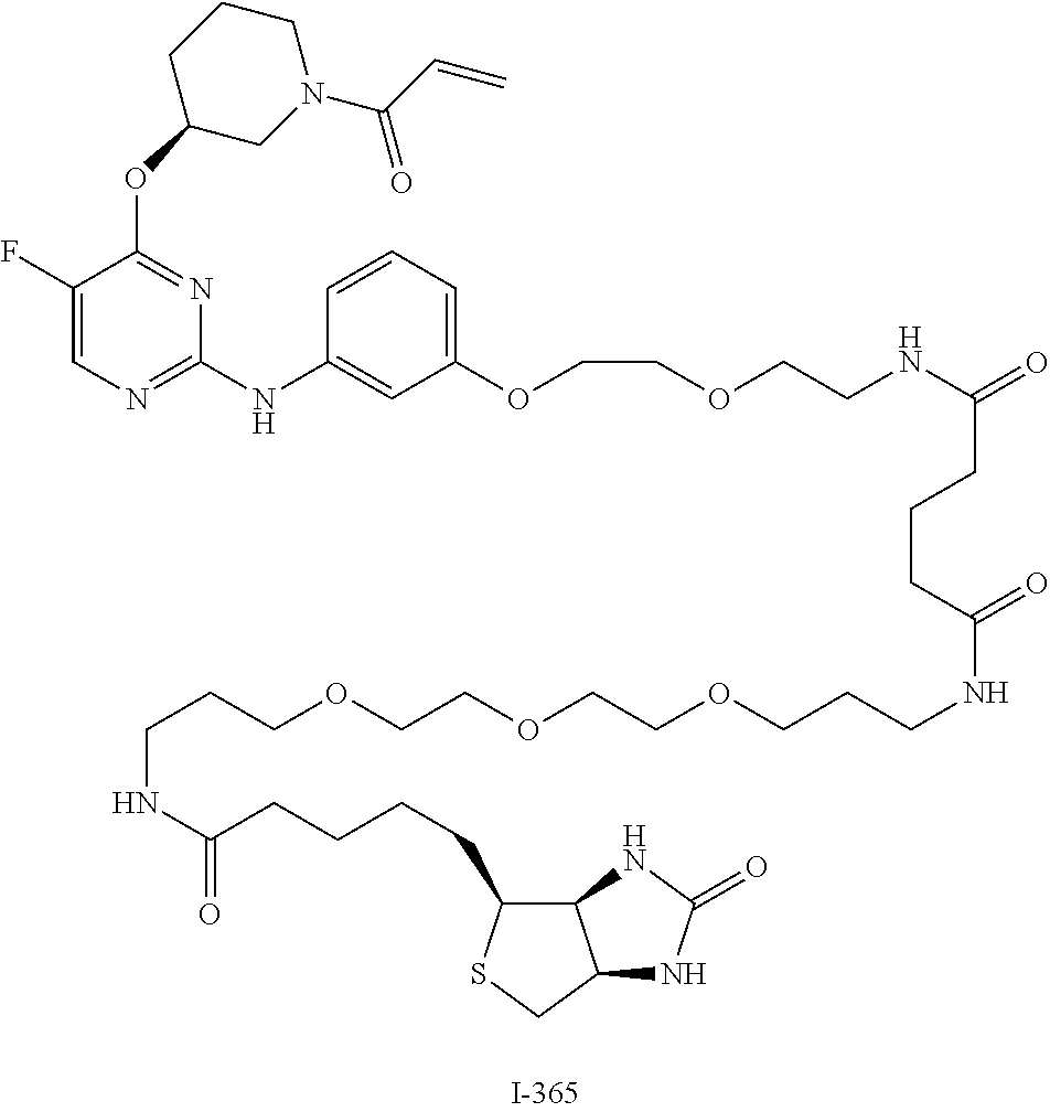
C1(F)=CN=C(NC2=CC(OCCOCCNC(=O)CCCC(NCCCOCCOCCOCCCNC(CCCCC3SCC4C3NC(=O)N4)=O)=O)=CC=C2)N=C1OC1CN(C(C=C)=O)CCC1
